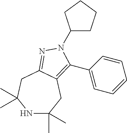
N1C(C)(C)CC2=C(C3=CC=CC=C3)N(C3CCCC3)N=C2CC1(C)C
